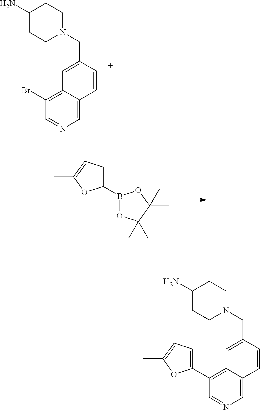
C1(Br)=C2C(=CN=C1)C=CC(CN1CCC(N)CC1)=C2.C1(B2OC(C)(C)C(C)(C)O2)=CC=C(C)O1.C1(C2=CC=C(C)O2)=C2C(=CN=C1)C=CC(CN1CCC(N)CC1)=C2
